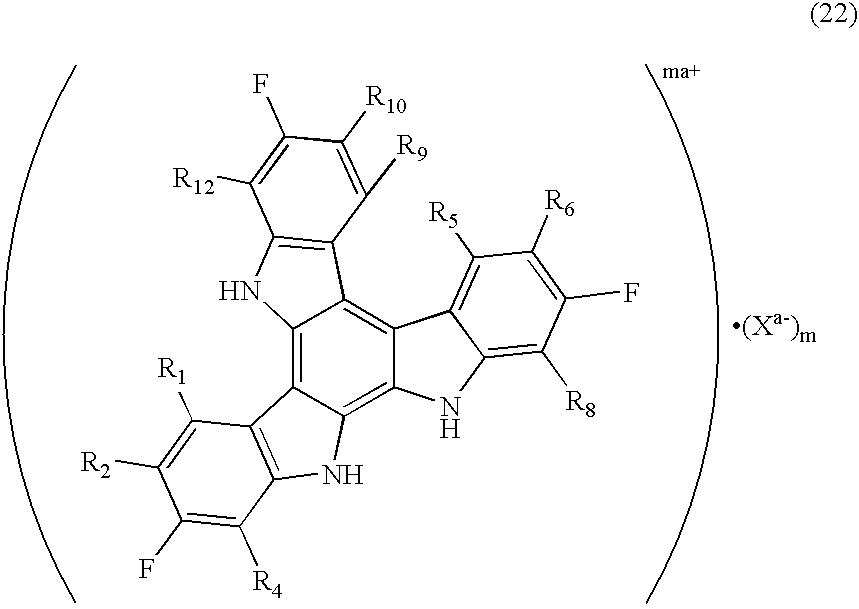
C12=C3C(=C4C(=C1C1=C(N2)C([R12])=C(F)C([R10])=C1[R9])C1=C([R5])C([R6])=C(F)C([R8])=C1N4)NC1=C3C([R1])=C([R2])C(F)=C1[R4]
